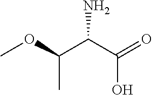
COC(C(C(=O)O)N)C
